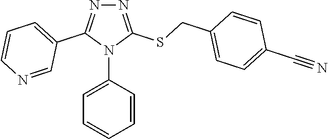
N1=C(SCC2=CC=C(C#N)C=C2)N(C2=CC=CC=C2)C(C2=CC=CN=C2)=N1
